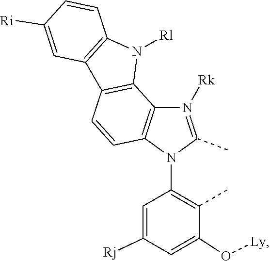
C1=C([Rj])C=C(O[Ly])C(C)=C1N1C2=C(C3=C(C4=C(C=CC([Ri])=C4)N3[Rl])C=C2)N([Rk])=C1C
